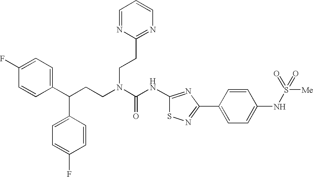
C1(C(CCN(C(NC2=NC(C3=CC=C(NS([Me])(=O)=O)C=C3)=NS2)=O)CCC2=NC=CC=N2)C2=CC=C(F)C=C2)=CC=C(F)C=C1
